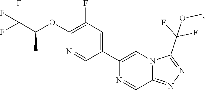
C1(OC(C(F)(F)F)C)=C(F)C=C(C2=CN3C(=NN=C3C(F)(F)OC)C=N2)C=N1
